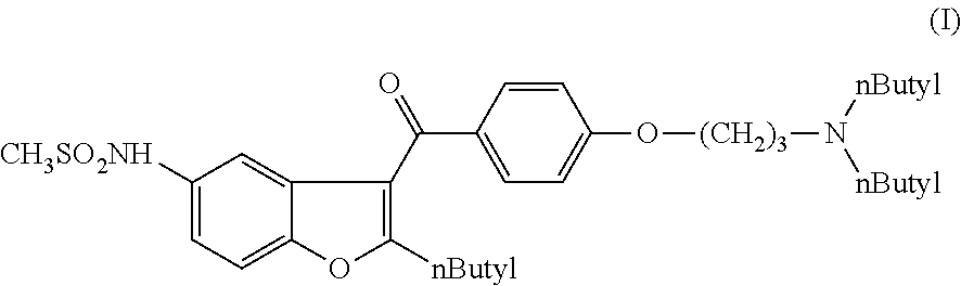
C(C1=CC=C(O[(CH2)3]N([nButyl])[nButyl])C=C1)(=O)C1=C([nButyl])OC2=CC=C([CH3SO2NH])C=C21
